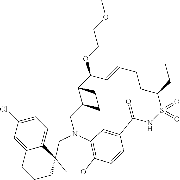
C1=C2C(=CC=C1Cl)C1(CCC2)COC2=C3N(CC4C(C(OCCOC)C=CCCC(CC)S(=O)(=O)NC(=O)C(=C3)C=C2)CC4)C1
